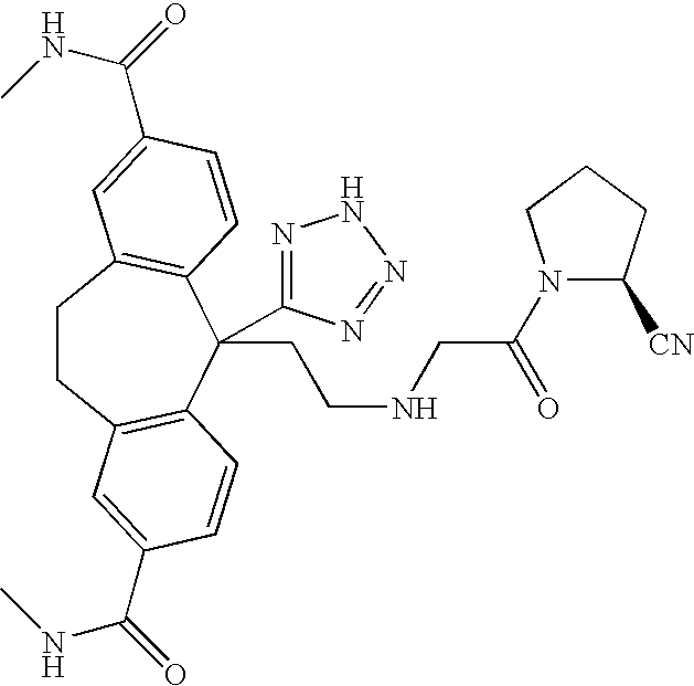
C1CC2=C(C(CCNCC(N3C([CN])CCC3)=O)(C3=NNN=N3)C3=C1C=C(C(=O)NC)C=C3)C=CC(C(=O)NC)=C2
